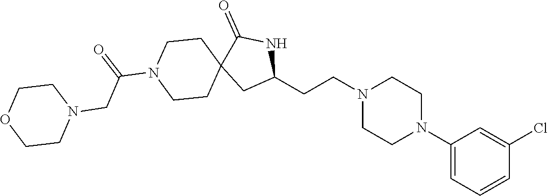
C1(N2CCN(CCC3NC(=O)C4(C3)CCN(C(=O)CN3CCOCC3)CC4)CC2)=CC=CC(Cl)=C1
